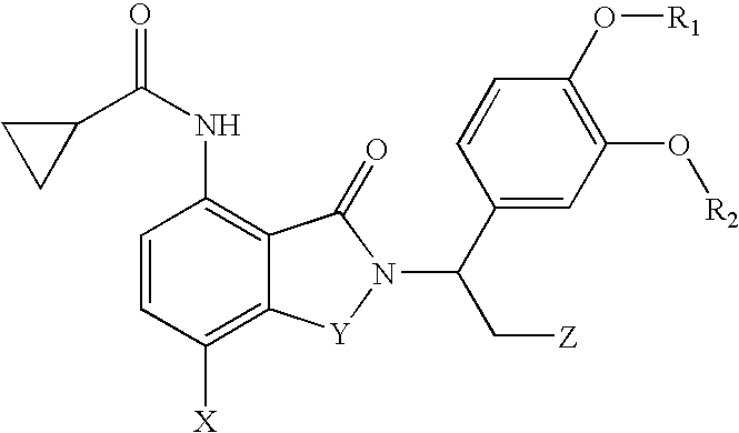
C1=CC([X])=C2C(=C1NC(=O)C1CC1)C(=O)N(C(C[Z])C1=CC(O[R2])=C(O[R1])C=C1)[Y]2
